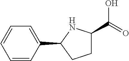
C1C(C(=O)O)NC(C2=CC=CC=C2)C1
